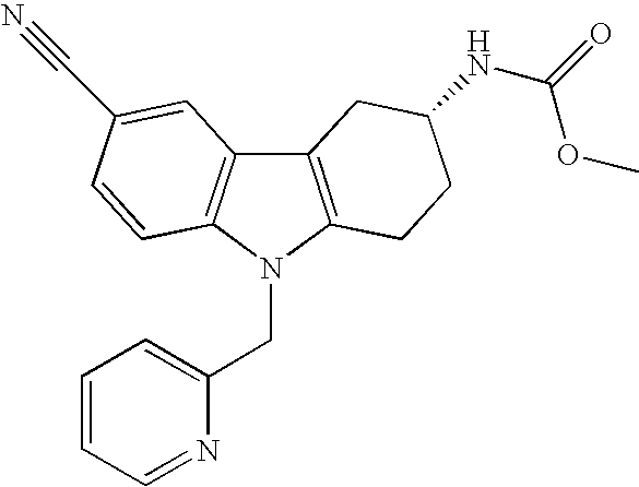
C1=CC=NC(CN2C3=C(C4=C2C=CC(C#N)=C4)CC(NC(OC)=O)CC3)=C1
